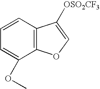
C1=CC2=C(C(OC)=C1)OC=C2[OSO2CF3]
